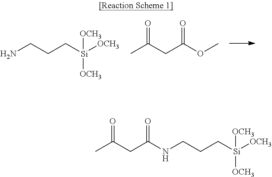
NCCC[Si]([OCH3])([OCH3])[OCH3].CC(CC(OC)=O)=O.CC(CC(NCCC[Si]([OCH3])([OCH3])[OCH3])=O)=O
